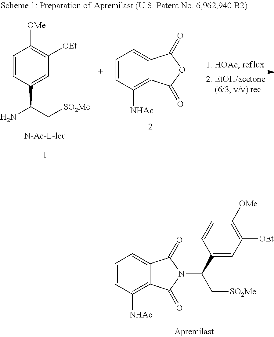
C1=CC([NHAc])=C2C(=C1)C(=O)N(C(C[SO2Me])C1=CC([OEt])=C([OMe])C=C1)C2=O.C1=CC(C(C[SO2Me])N)=CC([OEt])=C1[OMe].C1=CC([NHAc])=C2C(=C1)C(=O)OC2=O
